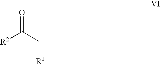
[R2]C(C[R1])=O
